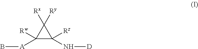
C1([A]B)([Rw])C(N[D])([Rz])C1([Rx])[Ry]
